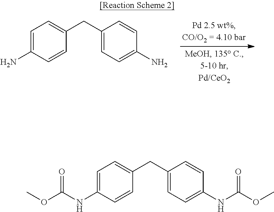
C1(CC2=CC=C(N)C=C2)=CC=C(N)C=C1.C1(CC2=CC=C(NC(OC)=O)C=C2)=CC=C(NC(OC)=O)C=C1
